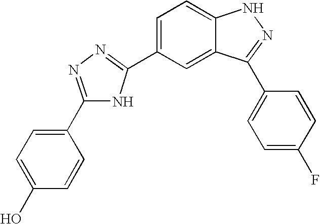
C1(C2=NN=C(C3=CC=C(O)C=C3)N2)=CC=C2C(=C1)C(C1=CC=C(F)C=C1)=NN2
